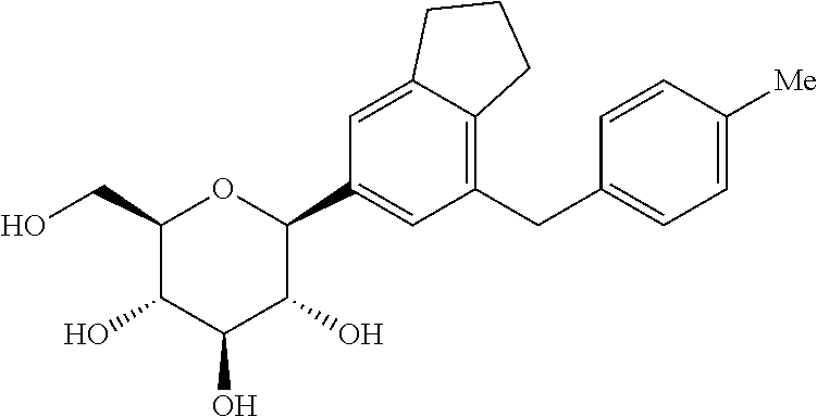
C1(CO)C(O)C(O)C(O)C(C2=CC(CC3=CC=C([Me])C=C3)=C3C(=C2)CCC3)O1
